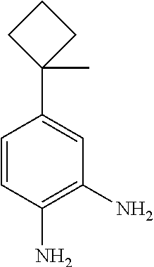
C1=CC(N)=C(N)C=C1C1(C)CCC1
